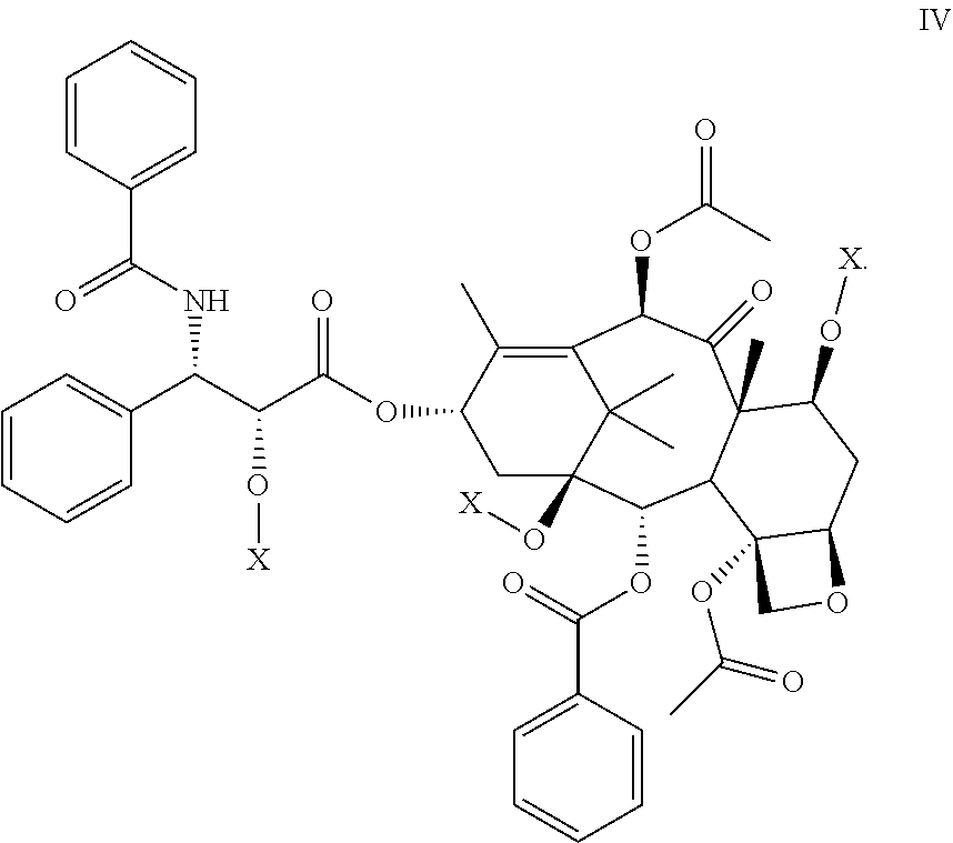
C1=CC(C(NC(C2=CC=CC=C2)C(O[X])C(=O)OC2CC3(O[X])C(C)(C)C(=C2C)C(OC(C)=O)C(=O)C2(C)C(C3OC(=O)C3=CC=CC=C3)C3(OC(=O)C)C(CC2O[X])OC3)=O)=CC=C1
